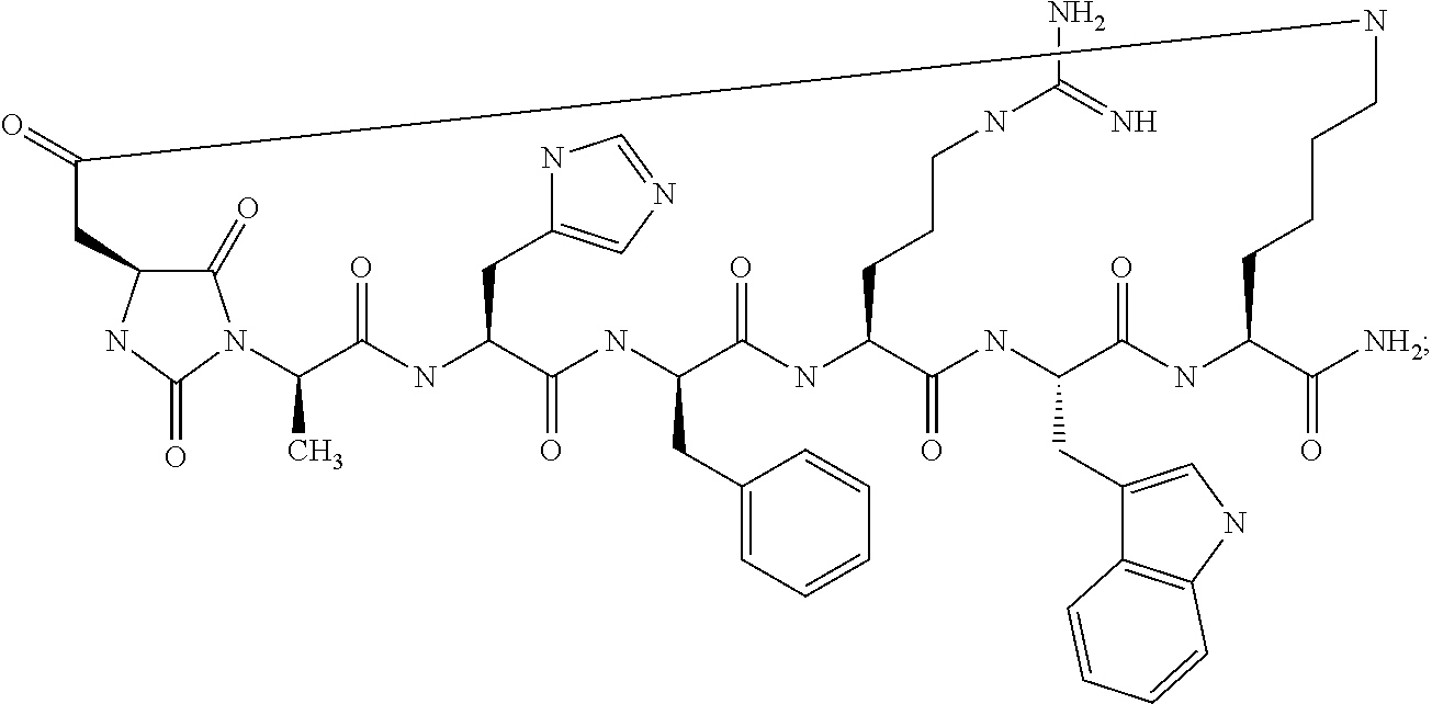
C1(=O)C2NC(=O)N1C(C)C(=O)NC(CC1=CN=CN1)C(=O)NC(CC1=CC=CC=C1)C(=O)NC(CCCNC(N)=N)C(=O)NC(CC1=CNC3=C1C=CC=C3)C(=O)NC(C([NH2])=O)CCCCNC(=O)C2
